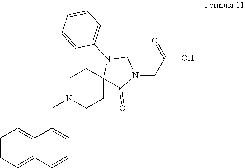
C12=CC=CC=C1C=CC=C2CN1CCC2(CC1)C(=O)N(CC(O)=O)CN2C1=CC=CC=C1
